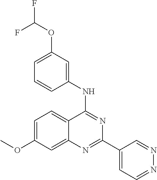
C12=CC(OC)=CC=C1C(NC1=CC(OC(F)F)=CC=C1)=NC(C1=CC=NN=C1)=N2
